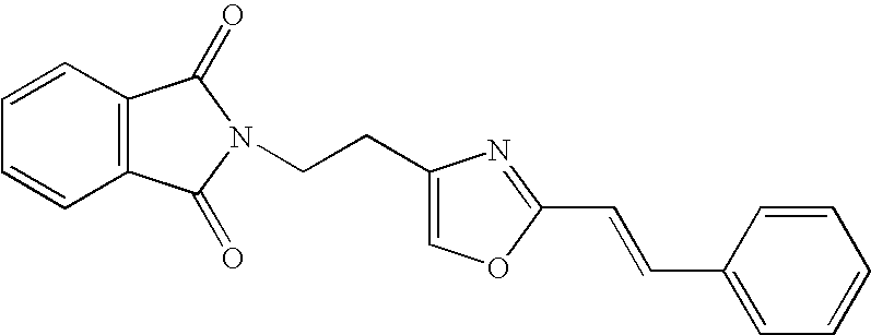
C1=CC(C=CC2=NC(CCN3C(=O)C4=C(C3=O)C=CC=C4)=CO2)=CC=C1
